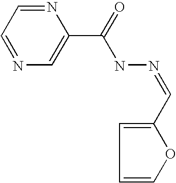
N1=CC=NC=C1C(=O)NN=CC1=CC=CO1
